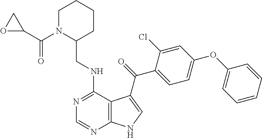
C1=CC=CC(OC2=CC=C(C(=O)C3=CNC4=C3C(NCC3CCCCN3C(C3OC3)=O)=NC=N4)C(Cl)=C2)=C1
